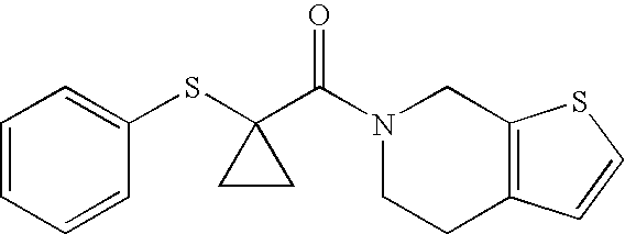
C1=CC=CC(SC2(C(N3CCC4=C(C3)SC=C4)=O)CC2)=C1
